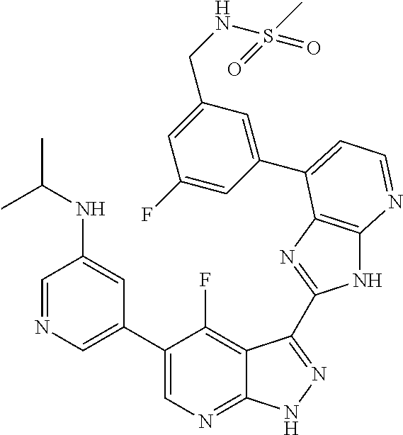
C1=NC=C(C2=CN=C3C(=C2F)C(C2=NC4=C(N2)N=CC=C4C2=CC(CNS(C)(=O)=O)=CC(F)=C2)=NN3)C=C1NC(C)C
